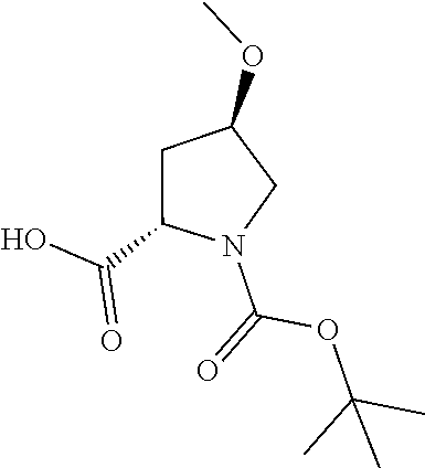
C(C1N(C(=O)OC(C)(C)C)CC(OC)C1)(O)=O
